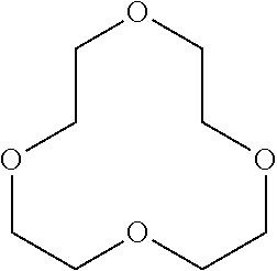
C1COCCOCCOCCO1
